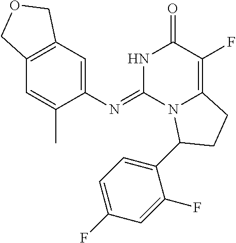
C12=C(C=C(N=C3N4C(=C(F)C(=O)N3)CCC4C3=CC=C(F)C=C3F)C(C)=C1)COC2
